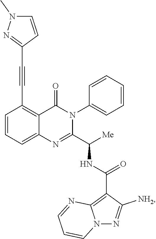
C1=CC=C2C(=C1C#CC1=NN(C)C=C1)C(=O)N(C1=CC=CC=C1)C(C([Me])NC(C1=C3N(N=C1[NH2])C=CC=N3)=O)=N2
